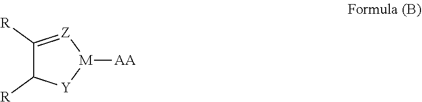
C1([R])=[Z][M]([AA])[Y]C1[R]
